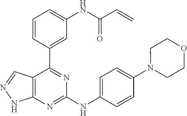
C1=C(C2=NC(NC3=CC=C(N4CCOCC4)C=C3)=NC3=C2C=NN3)C=CC=C1NC(C=C)=O
